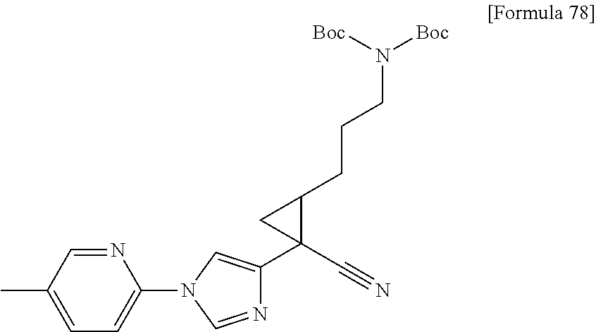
C1(C)=CC=C(N2C=NC(C3(C#N)C(CCCN([Boc])[Boc])C3)=C2)N=C1
